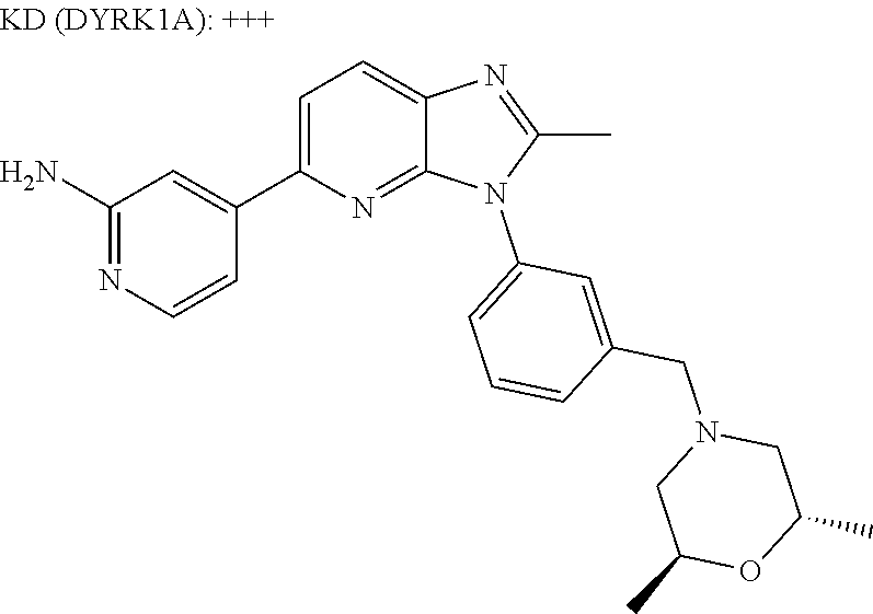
C1(C2=CC=C3N=C(C)N(C4=CC=CC(CN5CC(C)OC(C)C5)=C4)C3=N2)=CC(N)=NC=C1
